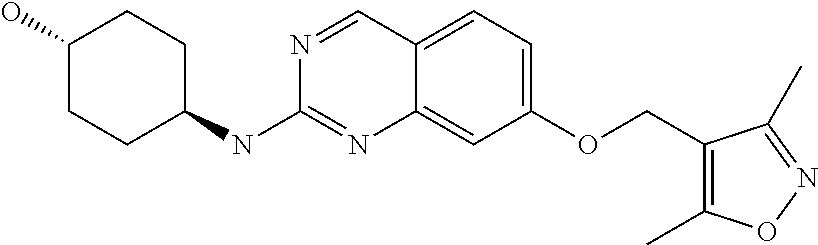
C1CC(NC2=NC3=CC(OCC4=C(C)ON=C4C)=CC=C3C=N2)CCC1O
